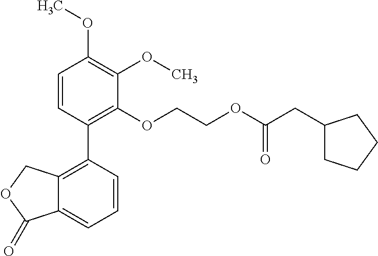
C1=CC(C2=C3C(=CC=C2)C(=O)OC3)=C(OCCOC(CC2CCCC2)=O)C(OC)=C1OC
